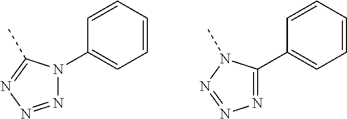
C1=CC=CC(N2N=NN=C2C)=C1.C1=CC=CC(C2=NN=NN2C)=C1
